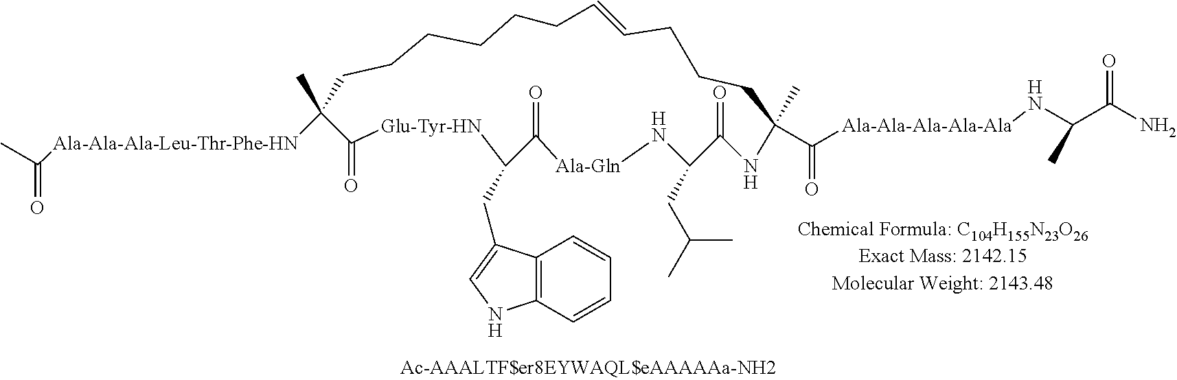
C1(C)([Ala-Ala-Ala-Leu-Thr-Phe-HN]C(C)=O)CCCCCCC=CCCCC(C)(C([Ala-Ala-Ala-Ala-Ala]NC(C(N)=O)C)=O)NC(=O)C(CC(C)C)N[Ala-Gln]C(=O)C(CC2=CNC3=C2C=CC=C3)[Glu-Tyr-HN]C1=O
